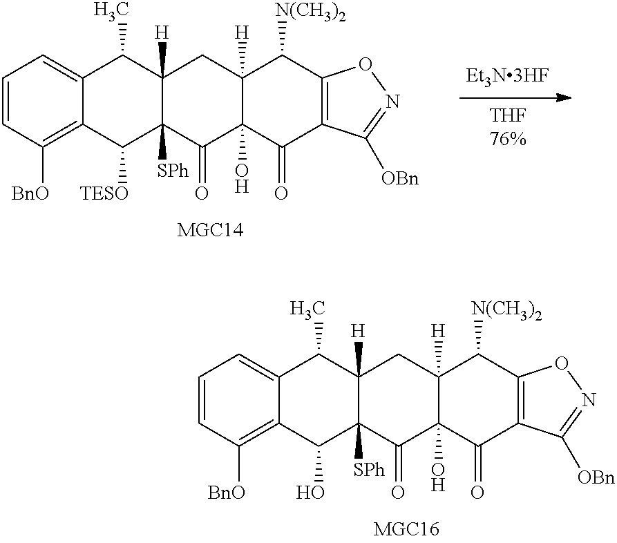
C12([H])C([SPh])(C(=O)C3(O)C([H])(C1)C([N(CH3)2])C1=C(C3=O)C([OBn])=NO1)C(O)C1=C([BnO])C=CC=C1C2C.C12([H])C([SPh])(C(=O)C3(O)C([H])(C1)C([N(CH3)2])C1=C(C3=O)C([OBn])=NO1)C([TESO])C1=C([BnO])C=CC=C1C2C
